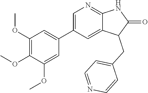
C1(OC)=C(OC)C(OC)=CC(C2=CN=C3C(=C2)C(CC2=CC=NC=C2)C(=O)N3)=C1
